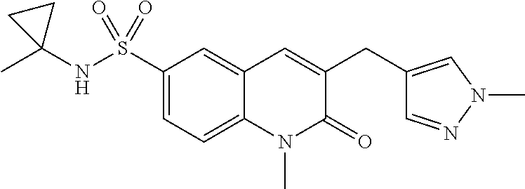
C12=CC=C(S(=O)(=O)NC3(C)CC3)C=C1C=C(CC1=CN(C)N=C1)C(=O)N2C
